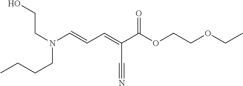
C(CN(CCO)C=CC=C(C(OCCOCC)=O)C#N)CC
